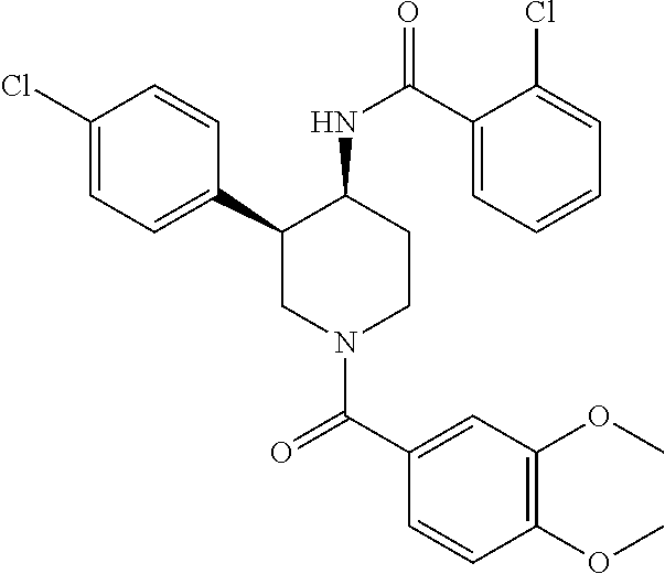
C1(Cl)=CC=C(C2CN(C(C3=CC(OC)=C(OC)C=C3)=O)CCC2NC(=O)C2=CC=CC=C2Cl)C=C1
